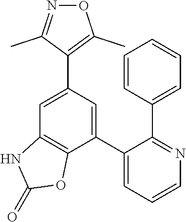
C1(C2=CC(C3=C(C)ON=C3C)=CC3=C2OC(=O)N3)=CC=CN=C1C1=CC=CC=C1
